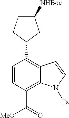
C1([NHBoc])CCC(C2=C3C(=C(C(=O)[MeO])C=C2)N([Ts])C=C3)C1
